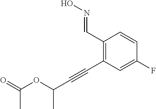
C1(C=NO)=C(C#CC(OC(=O)C)C)C=C(F)C=C1
